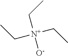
C([N+](CC)([O-])CC)C
